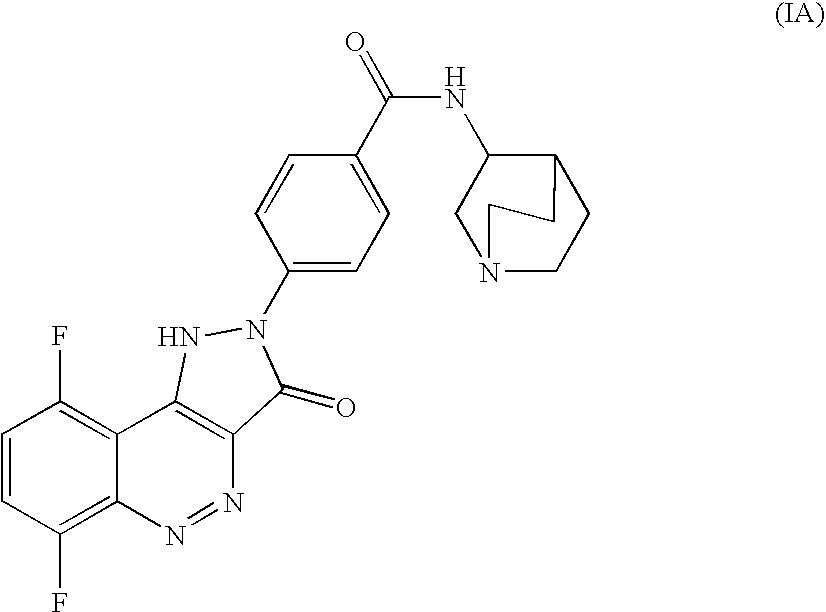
C12=C(F)C=CC(F)=C1C1=C(N=N2)C(=O)N(C2=CC=C(C(=O)NC3CN4CCC3CC4)C=C2)N1
